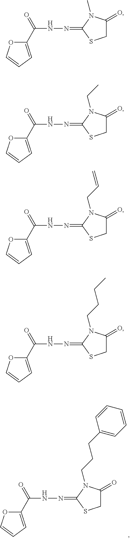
O1C(C(=O)NN=C2SCC(=O)N2CCCC2=CC=CC=C2)=CC=C1.O1C(C(=O)NN=C2SCC(=O)N2C)=CC=C1.O1C(C(=O)NN=C2SCC(=O)N2CC)=CC=C1.O1C(C(=O)NN=C2SCC(=O)N2CC=C)=CC=C1.O1C(C(=O)NN=C2SCC(=O)N2CCCC)=CC=C1
